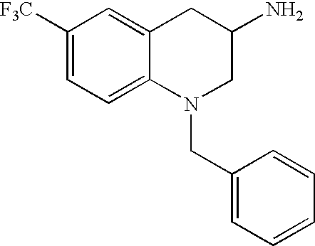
C1([F3C])=CC=C2C(=C1)CC(N)CN2CC1=CC=CC=C1
